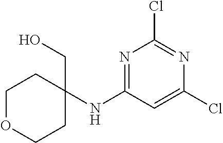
C1OCCC(NC2=NC(Cl)=NC(Cl)=C2)(CO)C1
